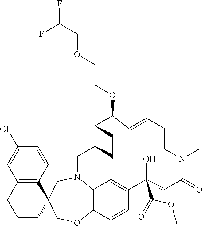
C12=C(C=CC(Cl)=C1)C1(CCC2)COC2=C3N(C1)CC1C(C(OCCOCC(F)F)C=CCCN(C)C(=O)CC(O)(C(=O)OC)C(=C3)C=C2)CC1
